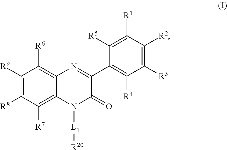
C1([R5])=C([R1])C([R2])=C([R3])C([R4])=C1C1=NC2=C([R6])C([R9])=C([R8])C([R7])=C2N([L1][R20])C1=O
